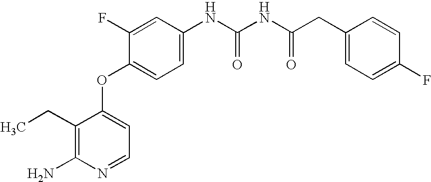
C1(F)=CC(NC(NC(CC2=CC=C(F)C=C2)=O)=O)=CC=C1OC1=CC=NC(N)=C1CC
